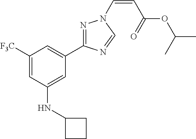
C1([F3C])=CC(NC2CCC2)=CC(C2=NN(C=CC(OC(C)C)=O)C=N2)=C1
